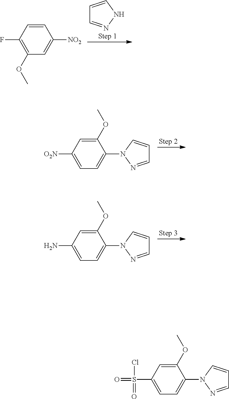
N1N=CC=C1.C1=CC([NO2])=CC(OC)=C1F.C1=C(OC)C(N2C=CC=N2)=CC=C1[O2N].C1=C(OC)C(N2C=CC=N2)=CC=C1N.C1=NN(C2=CC=C(S(Cl)(=O)=O)C=C2OC)C=C1
